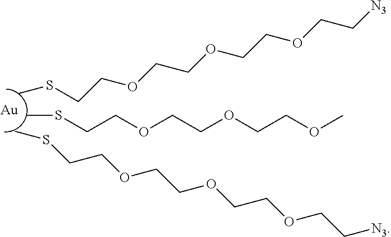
[Au].CSCCOCCOCCOCC[N3].CSCCOCCOCCOC.CSCCOCCOCCOCC[N3]
